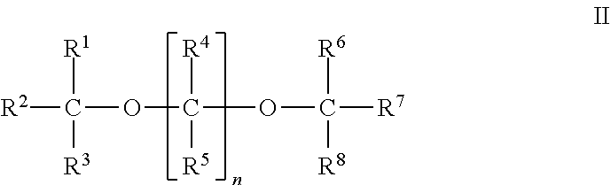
[R2]C(OC(OC([R7])([R8])[R6])([R5])[R4])([R3])[R1]
